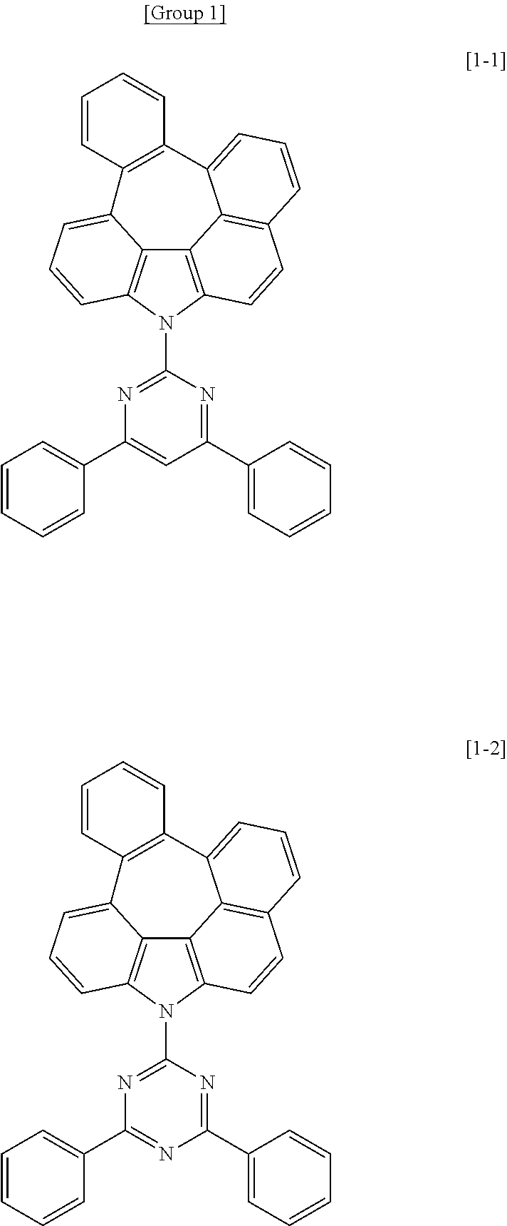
C12=C3N(C4=NC(C5=CC=CC=C5)=CC(C5=CC=CC=C5)=N4)C4=C1C(=CC=C4)C1=C(C4=CC=CC(=C24)C=C3)C=CC=C1.C12=C3N(C4=NC(C5=CC=CC=C5)=NC(C5=CC=CC=C5)=N4)C4=C1C(=CC=C4)C1=C(C4=CC=CC(=C24)C=C3)C=CC=C1
